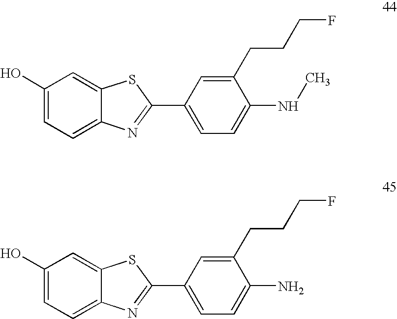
C1(O)=CC=C2C(=C1)SC(C1=CC=C(NC)C(CCCF)=C1)=N2.C1(O)=CC=C2C(=C1)SC(C1=CC=C(N)C(CCCF)=C1)=N2
